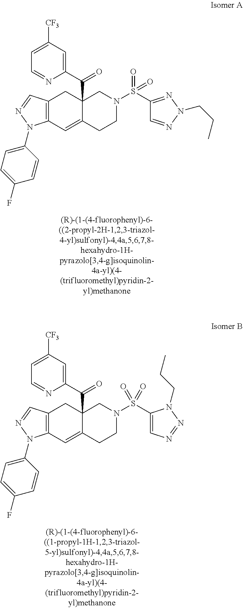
C12=C(C=C3C(C(=O)C4=CC([CF3])=CC=N4)(C1)CN(S(=O)(C1=NN(CCC)N=C1)=O)CC3)N(C1=CC=C(F)C=C1)N=C2.C12=C(C=C3C(C(=O)C4=CC([CF3])=CC=N4)(C1)CN(S(=O)(C1=CN=NN1CCC)=O)CC3)N(C1=CC=C(F)C=C1)N=C2
